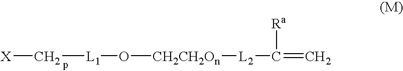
C([X])[L1]O[CH2CH2On][L2]C(=C)[Ra]
